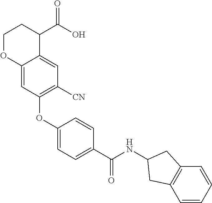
C1OC2=CC(OC3=CC=C(C(NC4CC5=C(C=CC=C5)C4)=O)C=C3)=C([CN])C=C2C(C(O)=O)C1
